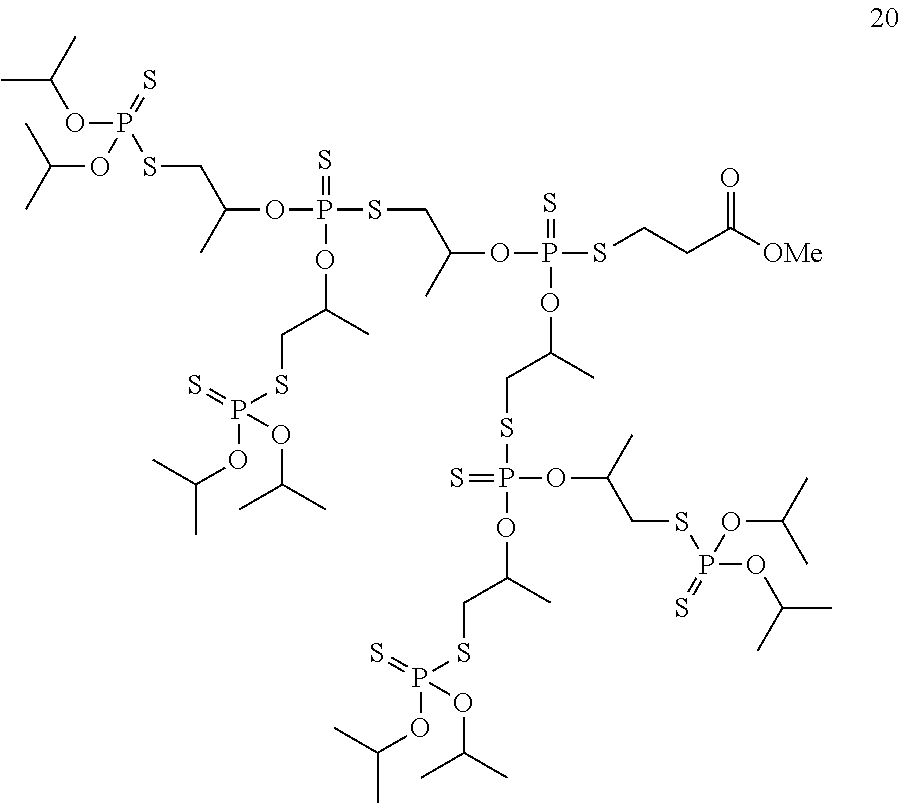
C(C)(OP(SCC(OP(SCC(OP(SCCC(=O)[OMe])(=S)OC(C)CSP(=S)(OC(C)CSP(OC(C)C)(=S)OC(C)C)OC(C)CSP(=S)(OC(C)C)OC(C)C)C)(=S)OC(CSP(=S)(OC(C)C)OC(C)C)C)C)(=S)OC(C)C)C
